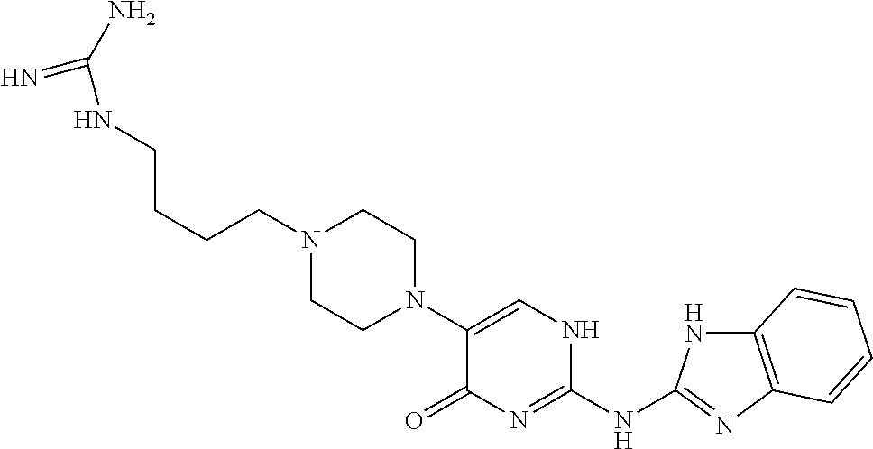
C(N1CCN(C2=CNC(NC3=NC4=C(N3)C=CC=C4)=NC2=O)CC1)CCCNC(=N)N
